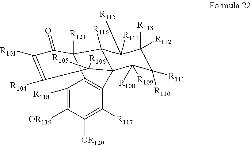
C1([R113])([R112])C([R111])([R110])C([R109])([R108])C23C([R116])(C1([R114])[R115])C([R121])(C1=C2C([R117])=C([OR120])C([OR119])=C1[R118])C(=O)C([R101])=C([R104])C3([R106])[R105]
